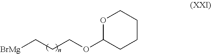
O1C(OCCC[BrMg])CCCC1
